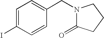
C1=C(I)C=CC(CN2C(=O)CCC2)=C1
